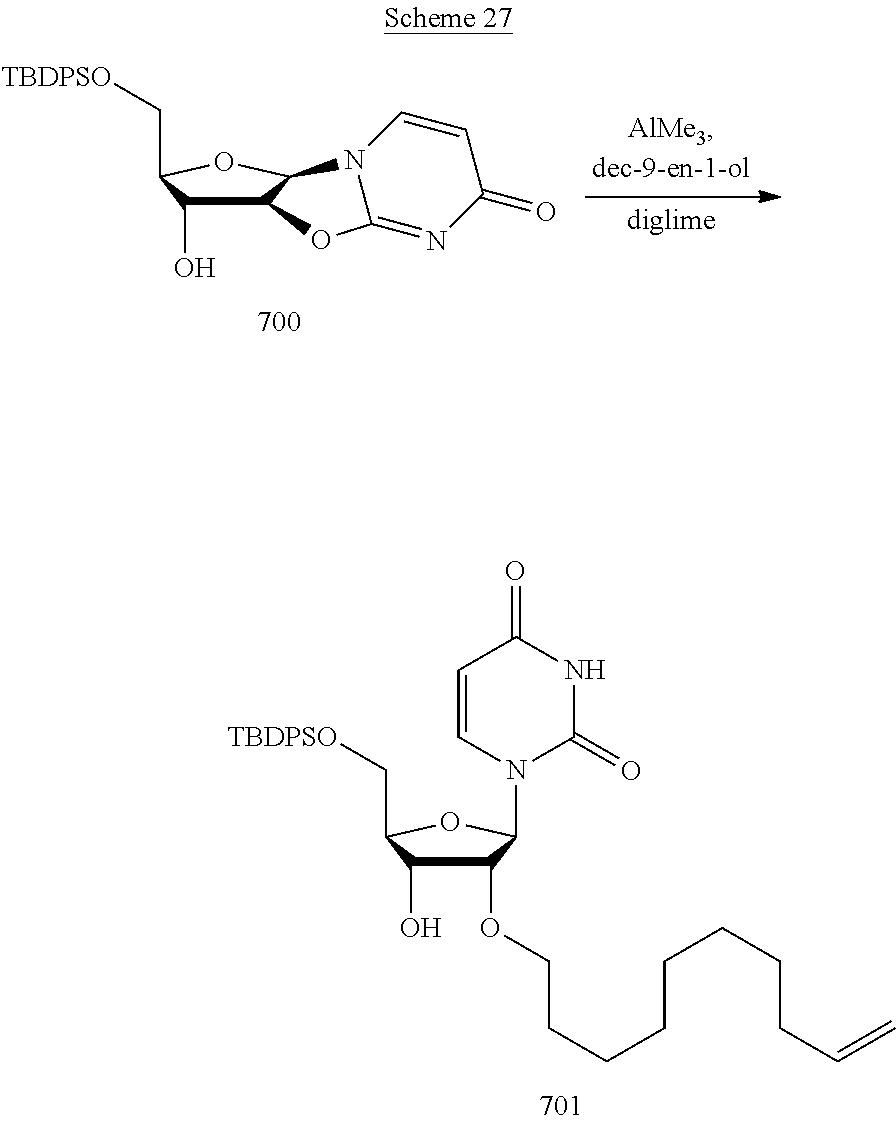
C1(OCCCCCCCCC=C)C(O)C(C[TBDPSO])OC1N1C(=O)NC(=O)C=C1.C12C(O)C(C[TBDPSO])OC1N1C(=NC(=O)C=C1)O2
